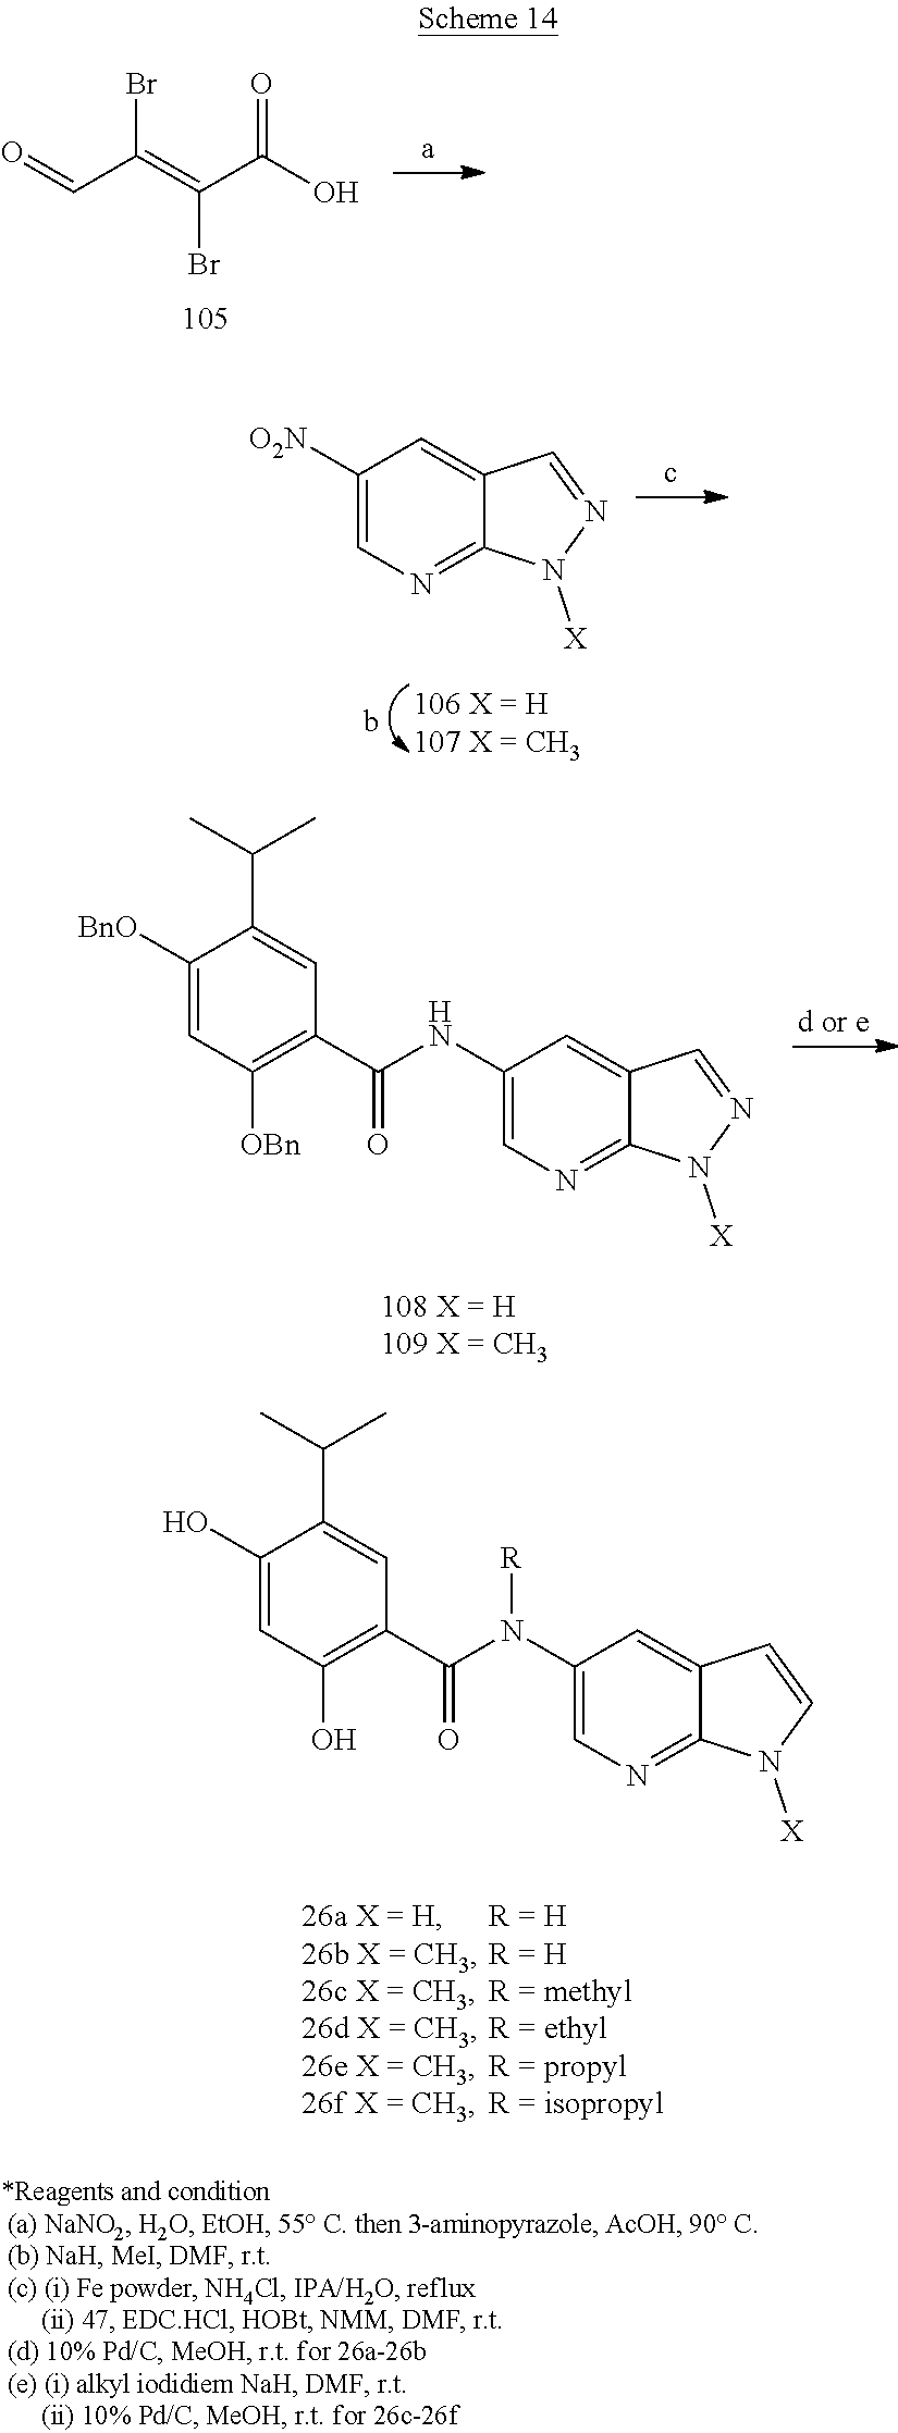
C1([BnO])=CC([OBn])=C(C(NC2=CN=C3C(=C2)C=NN3[X])=O)C=C1C(C)C.C1(O)=CC(O)=C(C(N([R])C2=CN=C3C(=C2)C=CN3[X])=O)C=C1C(C)C.O=CC(=C(C(O)=O)Br)Br.N1=C2C(=CC([O2N])=C1)C=NN2[X]
